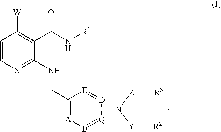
[X]1=C(NCC2=[A]B=[Q][D]=[E]2)C(C(N[R1])=O)=C([W])C=C1.CN([Z][R3])[Y][R2]
